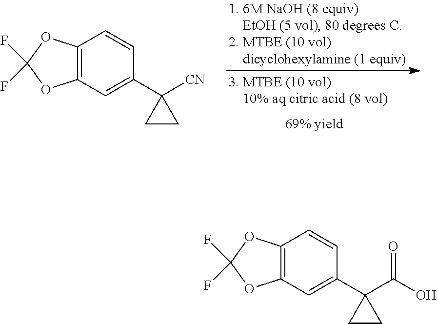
C1=CC(C2(C(O)=O)CC2)=CC2=C1OC(F)(F)O2.C1=CC(C2([CN])CC2)=CC2=C1OC(F)(F)O2
